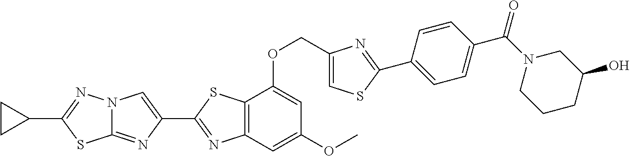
C1(C2=NC3=C(S2)C(OCC2=CSC(C4=CC=C(C(N5CCCC(O)C5)=O)C=C4)=N2)=CC(OC)=C3)=CN2C(=N1)SC(C1CC1)=N2
